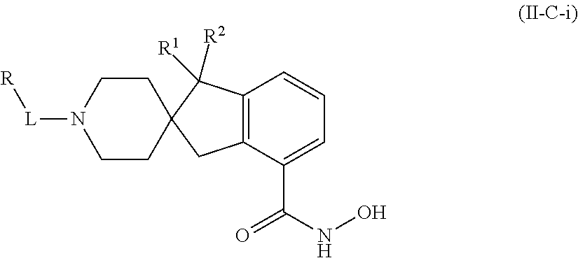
C12=C(C=CC=C1C(NO)=O)C([R2])([R1])C1(C2)CCN([L][R])CC1
